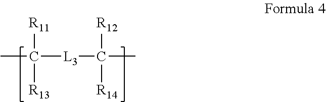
CC([R11])([R13])[L3]C([R12])([R14])C
